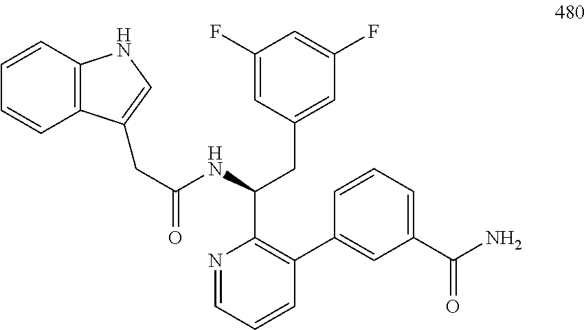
C1=CC2=C(C=C1)C(CC(=O)NC(CC1=CC(F)=CC(F)=C1)C1=C(C3=CC(C(=O)N)=CC=C3)C=CC=N1)=CN2
